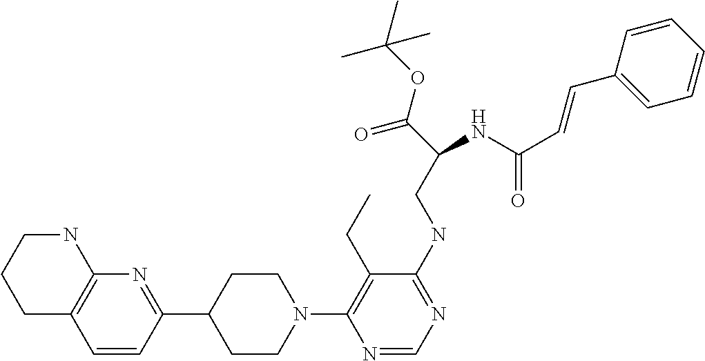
N1(C2=C(CC)C(NCC(C(=O)OC(C)(C)C)NC(C=CC3=CC=CC=C3)=O)=NC=N2)CCC(C2=NC3=C(C=C2)CCCN3)CC1
